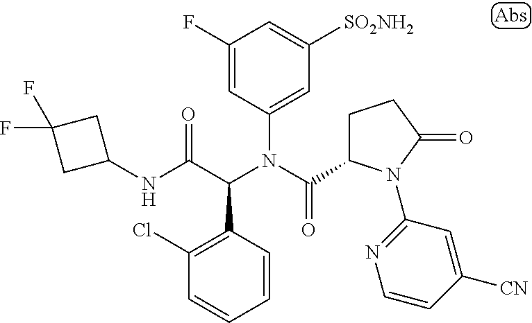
C1=CC(C(C(NC2CC(F)(F)C2)=O)N(C(=O)C2CCC(=O)N2C2=NC=CC([CN])=C2)C2=CC([SO2NH2])=CC(F)=C2)=C(Cl)C=C1
